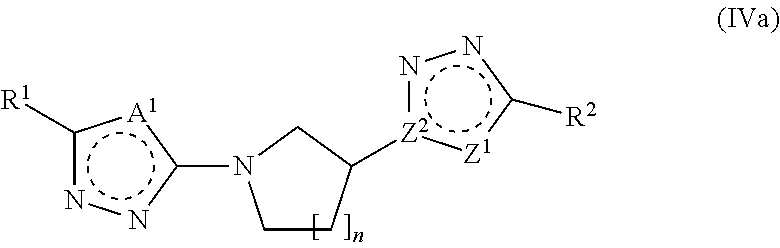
c1([R1])nnc(N2CCC([Z2]3nnc([R2])[Z1]:3)C2)[A1]1
